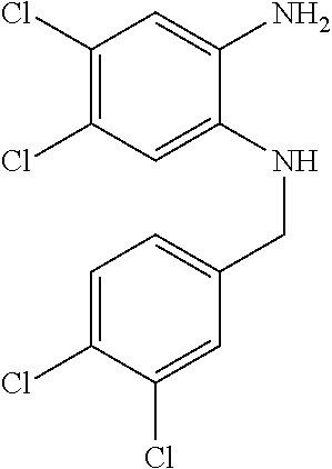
C1(Cl)=C(Cl)C=C(NCC2=CC=C(Cl)C(Cl)=C2)C(N)=C1
